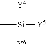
C[Si]([Y5])([Y4])[Y6]
